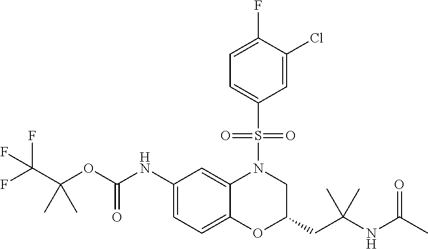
C1(NC(OC(C(F)(F)F)(C)C)=O)=CC=C2C(=C1)N(S(C1=CC=C(F)C(Cl)=C1)(=O)=O)CC(CC(NC(C)=O)(C)C)O2
